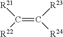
C(=C([R23])[R24])([R21])[R22]
